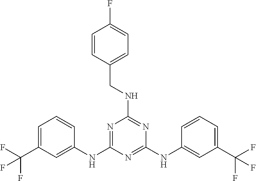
N1=C(NC2=CC(C(F)(F)F)=CC=C2)N=C(NC2=CC(C(F)(F)F)=CC=C2)N=C1NCC1=CC=C(F)C=C1
